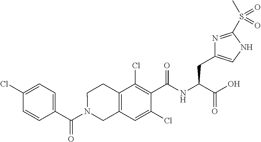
C1(C(N2CC3=C(CC2)C(Cl)=C(C(NC(C(O)=O)CC2=CNC(S(C)(=O)=O)=N2)=O)C(Cl)=C3)=O)=CC=C(Cl)C=C1
